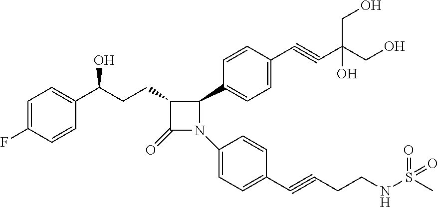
C1=C(F)C=CC(C(CCC2C(=O)N(C3=CC=C(C#CCCNS(C)(=O)=O)C=C3)C2C2=CC=C(C#CC(CO)(CO)O)C=C2)O)=C1
